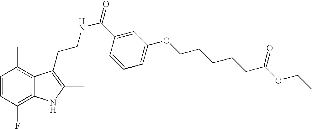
C1=CC(F)=C2C(=C1C)C(CCNC(=O)C1=CC(OCCCCCC(OCC)=O)=CC=C1)=C(C)N2
